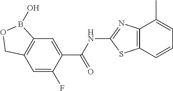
C12=C(C=C(F)C(C(NC3=NC4=C(S3)C=CC=C4C)=O)=C1)COB2O
